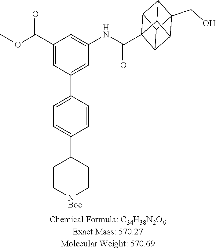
C1=C(C2=CC=C(C3CC[NBoc]CC3)C=C2)C=C(C(OC)=O)C=C1NC(=O)C12C3C4C5(CO)C(C41)C2C35
